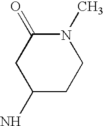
C1(N)CCN(C)C(=O)C1
